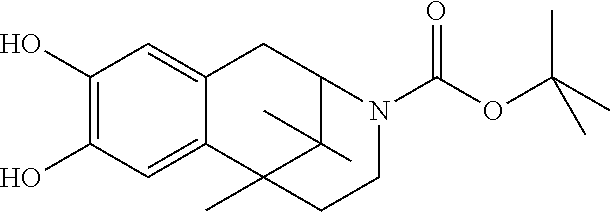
C1(O)=C(O)C=C2C(=C1)CC1C(C)(C)C2(C)CCN1C(OC(C)(C)C)=O
